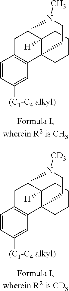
C1C2=C(C34C([H])(CCCC3)C1N([CD3])CC4)C=C([(C1-C4 alkyl)])C=C2.C1C2=C(C34C([H])(CCCC3)C1N(C)CC4)C=C([(C1-C4 alkyl)])C=C2
